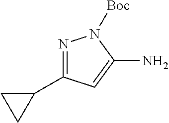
C1(C2=NN([Boc])C(N)=C2)CC1
